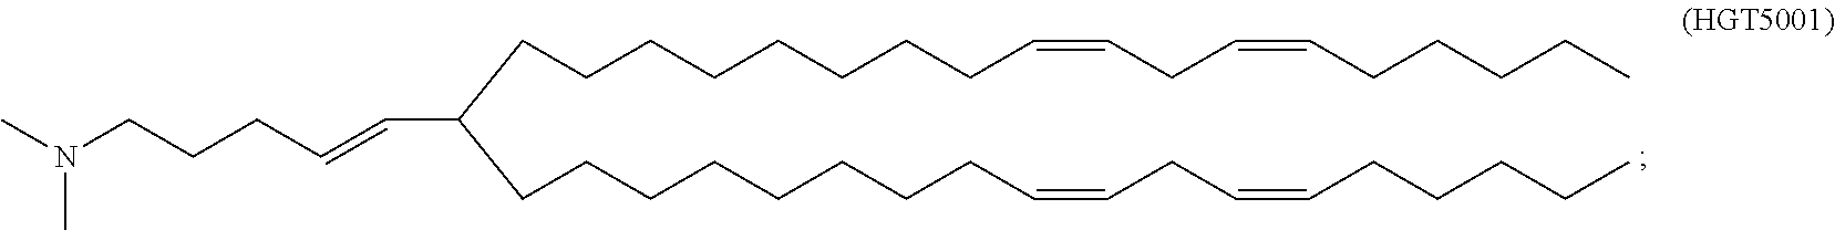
C(=CCCCCCCCCC(C=CCCCN(C)C)CCCCCCCCC=CCC=CCCCCC)CC=CCCCCC
